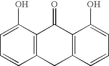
C12=C(C(O)=CC=C1)C(=O)C1=C(C2)C=CC=C1O
